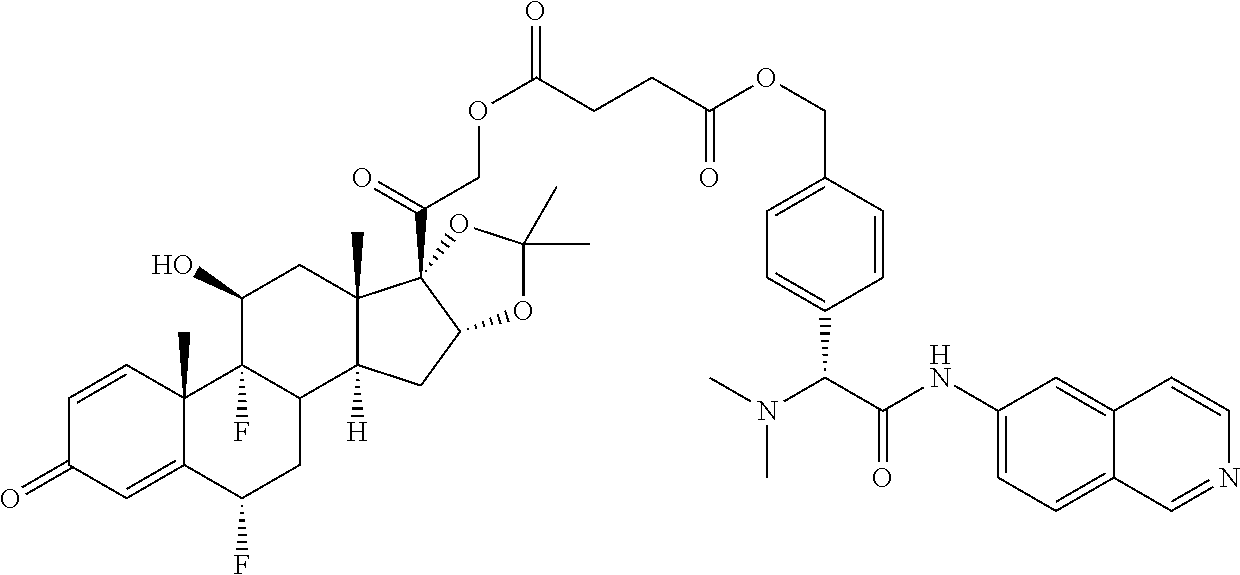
C1=CC2(C)C(=CC1=O)C(F)CC1C2(F)C(O)CC2(C)C1([H])CC1C2(C(=O)COC(=O)CCC(OCC2=CC=C(C(C(NC3=CC=C4C(=C3)C=CN=C4)=O)N(C)C)C=C2)=O)OC(C)(C)O1
